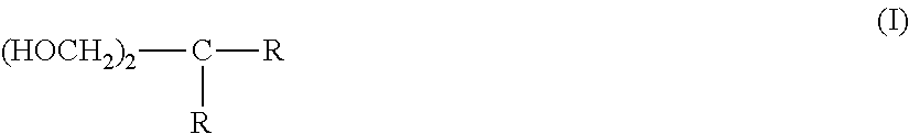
[(HOCH2)2]C([R])[R]
